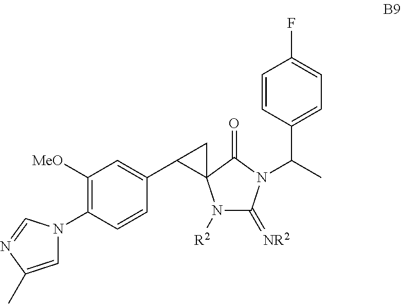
C1([MeO])=C(N2C=C(C)N=C2)C=CC(C2CC23N([R2])C(=[NR2])N(C(C)C2=CC=C(F)C=C2)C3=O)=C1
